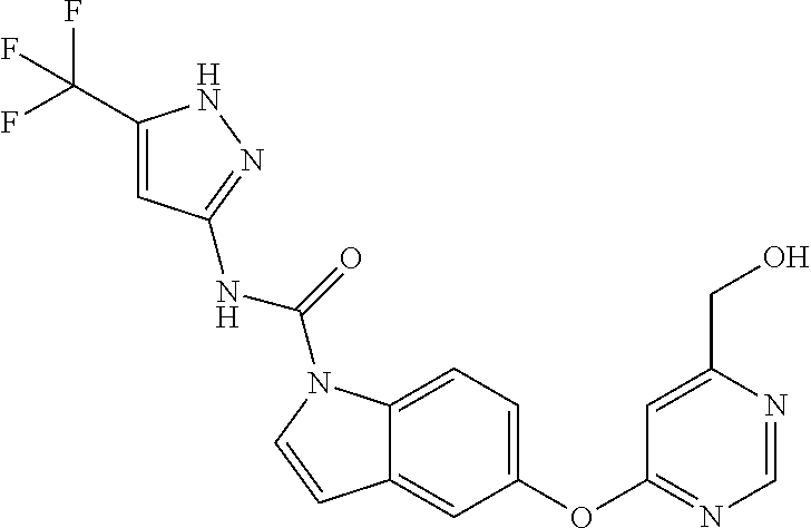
C1=C2C(=CC(OC3=NC=NC(CO)=C3)=C1)C=CN2C(=O)NC1=NNC(C(F)(F)F)=C1
